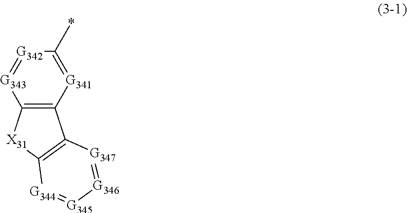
C12=C([G341]=C(*)[G342]=[G343]1)C1=C([X31]2)[G344]=[G345][G346]=[G347]1
